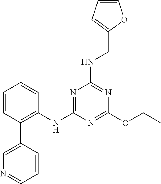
C1(OCC)=NC(NC2=C(C3=CN=CC=C3)C=CC=C2)=NC(NCC2=CC=CO2)=N1
